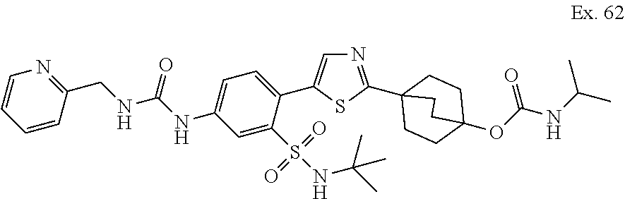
C1=CN=C(CNC(NC2=CC=C(C3=CN=C(C45CCC(OC(NC(C)C)=O)(CC4)CC5)S3)C(S(=O)(=O)NC(C)(C)C)=C2)=O)C=C1
